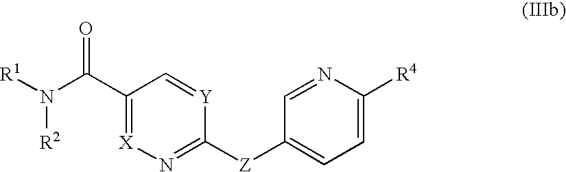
C1(C(N([R1])[R2])=O)=[X]N=C([Z]C2=CC=C([R4])N=C2)[Y]=C1
